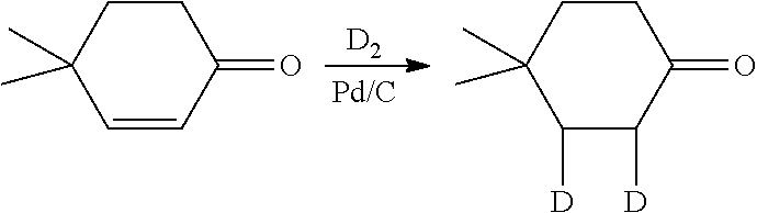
[D2].C1=CC(=O)CCC1(C)C.C1([D])C([D])C(=O)CCC1(C)C
